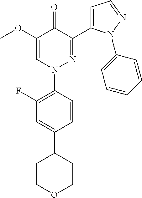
C1(F)=C(N2N=C(C3=CC=NN3C3=CC=CC=C3)C(=O)C(OC)=C2)C=CC(C2CCOCC2)=C1
